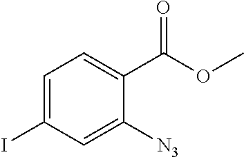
C1=C(I)C=C([N3])C(C(OC)=O)=C1
